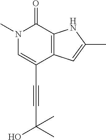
C(C1=CN(C)C(=O)C2=C1C=C(C)N2)#CC(C)(C)O
